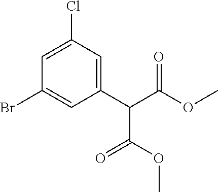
C1=C(Cl)C=C(C(C(OC)=O)C(OC)=O)C=C1Br
